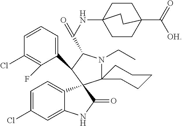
C1=C(Cl)C=C2C(=C1)C1(C(=O)N2)C2(CCCCC2)N(CC)C(C(NC23CCC(C([OH])=O)(CC2)CC3)=O)C1C1=CC=CC(Cl)=C1F
